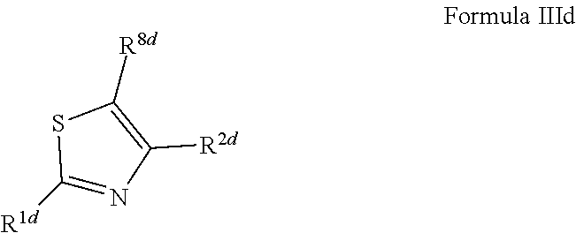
C1([R1d])=NC([R2d])=C([R8d])S1
